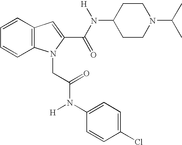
C1=CC2=C(C=C1)N(CC(N([H])C1=CC=C(Cl)C=C1)=O)C(C(N([H])C1CCN(C(C)C)CC1)=O)=C2
